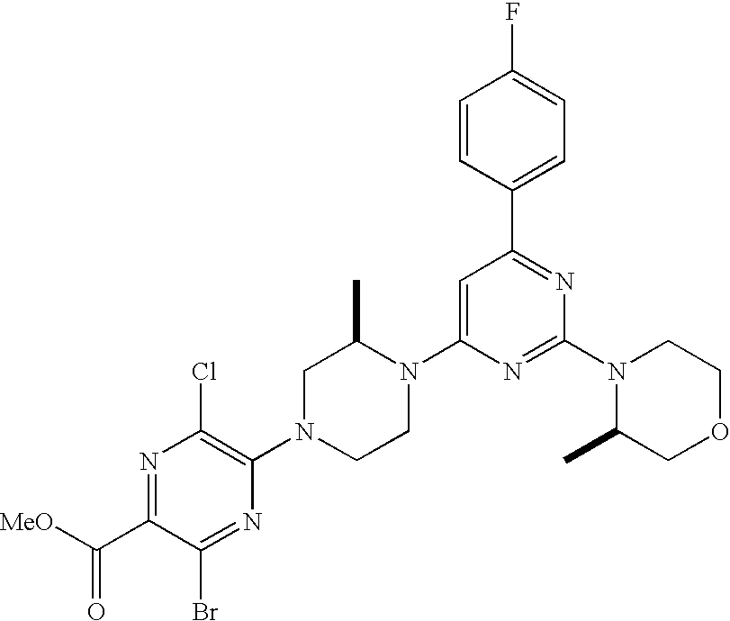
C1=CC(C2=NC(N3C(C)COCC3)=NC(N3C(C)CN(C4=C(Cl)N=C(C([MeO])=O)C(Br)=N4)CC3)=C2)=CC=C1F
